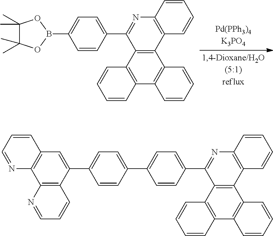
B1(C2=CC=C(C3=NC4=C(C5=C3C3=C(C6=C5C=CC=C6)C=CC=C3)C=CC=C4)C=C2)OC(C)(C)C(C)(C)O1.C12=C(C(C3=CC=C(C4=CC=C(C5=NC6=C(C7=C5C5=C(C8=C7C=CC=C8)C=CC=C5)C=CC=C6)C=C4)C=C3)=CC3=C1N=CC=C3)C=CC=N2
